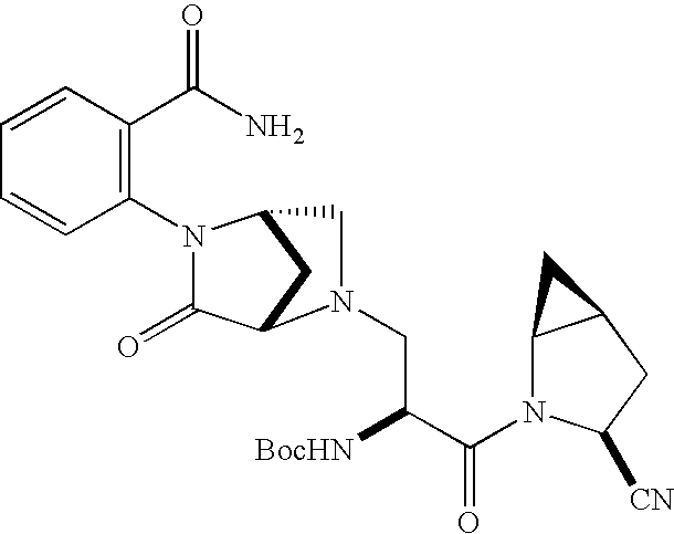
C1(N2C(=O)C3CC2CN3CC([BocHN])C(=O)N2C3C(CC2[CN])C3)=C(C(N)=O)C=CC=C1
